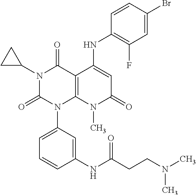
N1(C2CC2)C(=O)N(C2=CC=CC(NC(CCN(C)C)=O)=C2)C2=C(C1=O)C(NC1=C(F)C=C(Br)C=C1)=CC(=O)N2C
